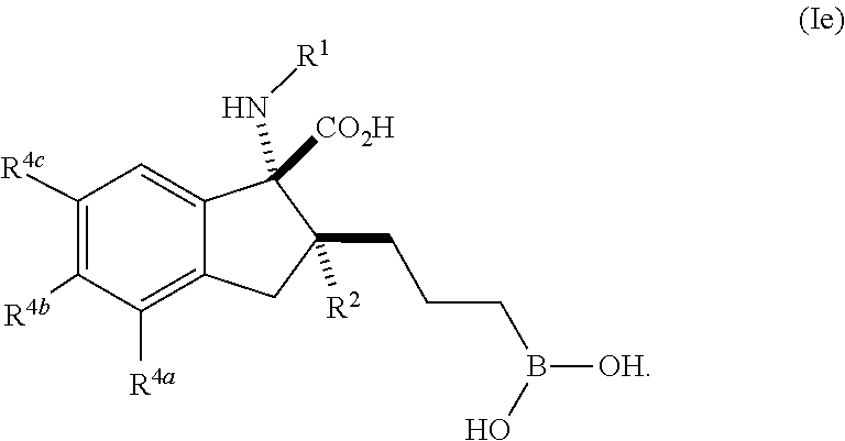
B([OH])(CCCC1([R2])CC2=C([R4a])C([R4b])=C([R4c])C=C2C1([CO2H])N[R1])O
